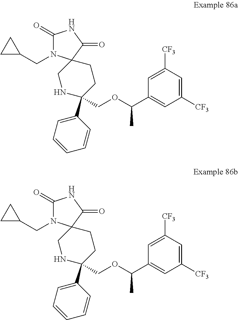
C1(=O)N(CC2CC2)C2(C(=O)N1)CNC(C1=CC=CC=C1)(COC(C1=CC([CF3])=CC([CF3])=C1)C)CC2.C1(=O)N(CC2CC2)C2(C(=O)N1)CNC(C1=CC=CC=C1)(COC(C1=CC([CF3])=CC([CF3])=C1)C)CC2
